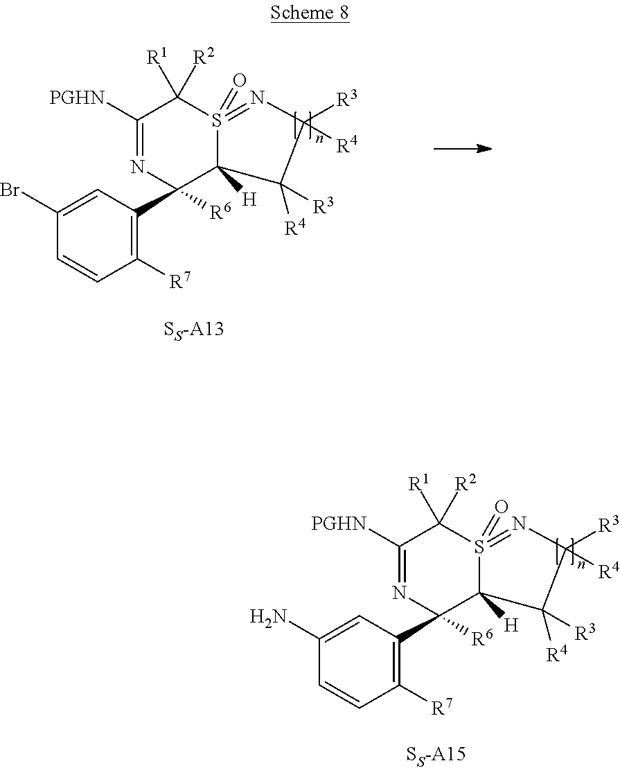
C1(Br)=CC(C2([R6])N=C([PGHN])C([R1])([R2])S3(=O)=NC([R4])([R3])C([R4])([R3])C32[H])=C([R7])C=C1.C1(N)=CC(C2([R6])N=C([PGHN])C([R1])([R2])S3(=O)=NC([R4])([R3])C([R4])([R3])C32[H])=C([R7])C=C1
